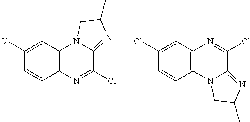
C12=C(C=C(Cl)C=C1)N1C(=NC(C)C1)C(Cl)=N2.C12=C(C=C(Cl)C=C1)N=C(Cl)C1=NC(C)CN21
